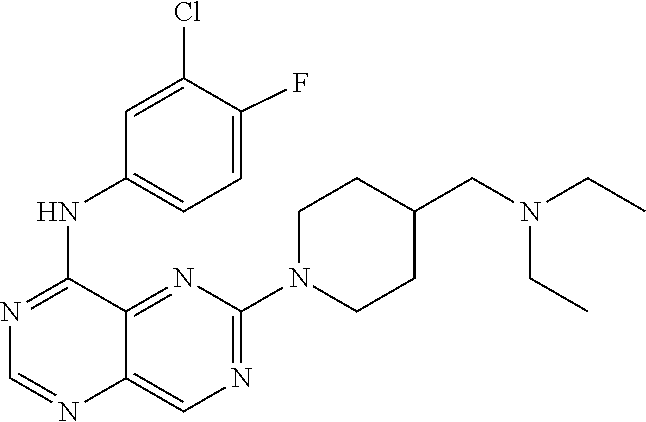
C1=NC2=CN=C(N3CCC(CN(CC)CC)CC3)N=C2C(NC2=CC=C(F)C(Cl)=C2)=N1
